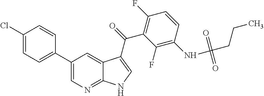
C1(C2=CC=C(Cl)C=C2)=CN=C2C(=C1)C(C(=O)C1=C(F)C=CC(NC(CCC)(=O)=O)=C1F)=CN2
